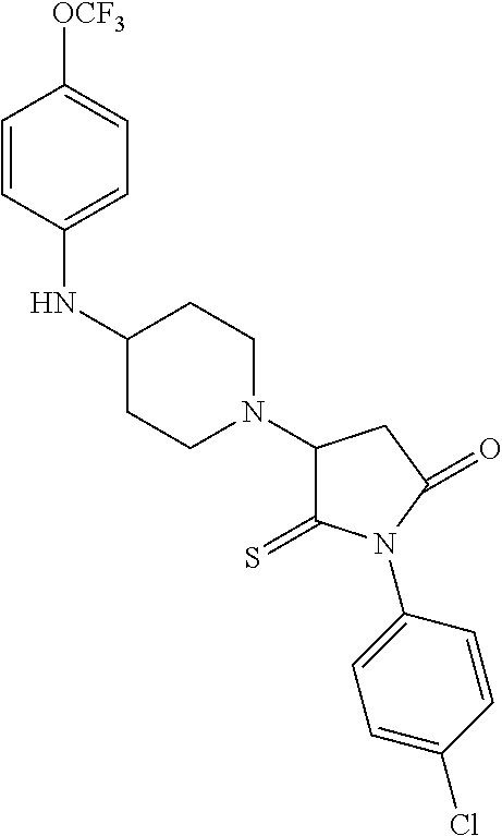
N(C1CCN(C2C(=S)N(C3=CC=C(Cl)C=C3)C(=O)C2)CC1)C1=CC=C([OCF3])C=C1
